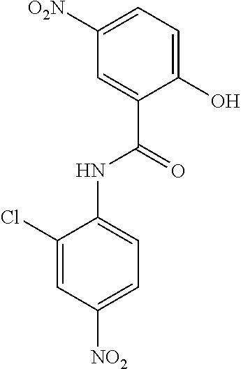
C1(O)=CC=C([O2N])C=C1C(=O)NC1=CC=C([NO2])C=C1Cl
